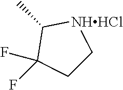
C1(C)C(F)(F)CC[NHHCl]1
